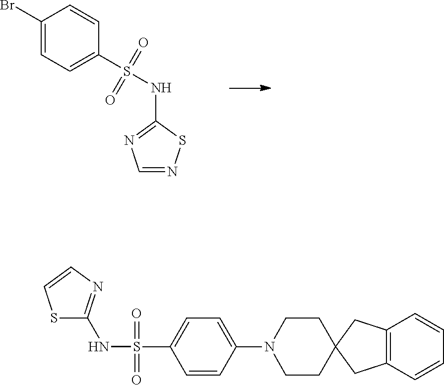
C1(Br)=CC=C(S(NC2=NC=NS2)(=O)=O)C=C1.S1C(NS(=O)(=O)C2=CC=C(N3CCC4(CC3)CC3=C(C4)C=CC=C3)C=C2)=NC=C1
